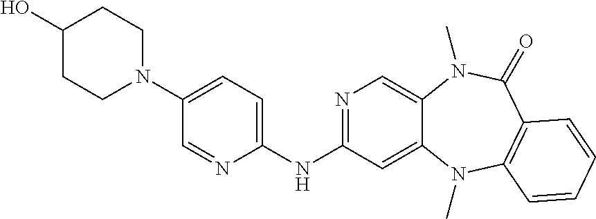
N1(C2=CC=C(NC3=NC=C4C(=C3)N(C)C3=C(C(=O)N4C)C=CC=C3)N=C2)CCC(O)CC1
